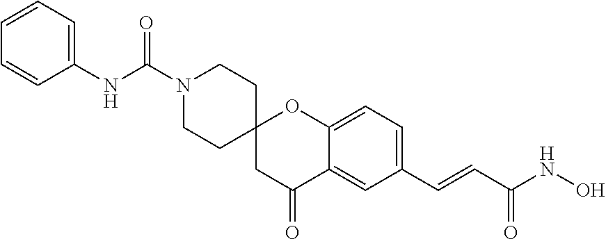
N1(C(NC2=CC=CC=C2)=O)CCC2(CC1)CC(=O)C1=CC(C=CC(NO)=O)=CC=C1O2
